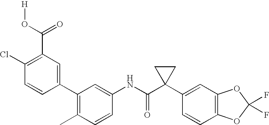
C1(C2=C(C)C=CC(NC(C3(C4=CC5=C(C=C4)OC(F)(F)O5)CC3)=O)=C2)=CC(C(O[H])=O)=C(Cl)C=C1
